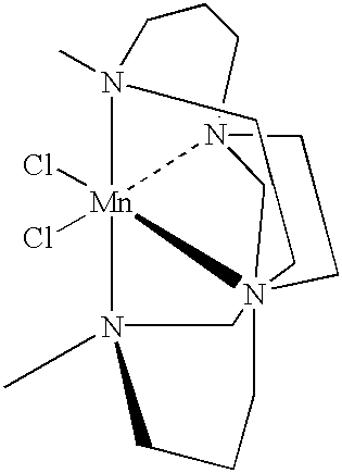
C1N23[Mn]45(Cl)(Cl)N6(CN4(C)CCC6)(CCN5(C)CCC2)(C3)C1
